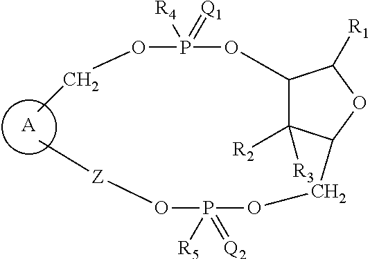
[A].C1(OP(OCC)(=[Q1])[R4])C([R3])([R2])C(COP(O[Z]C)([R5])=[Q2])OC1[R1]
